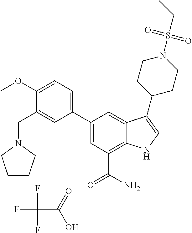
FC(F)(F)C(O)=O.C1(C2=CC=C(OC)C(CN3CCCC3)=C2)=CC(C(N)=O)=C2C(=C1)C(C1CCN(S(CC)(=O)=O)CC1)=CN2
